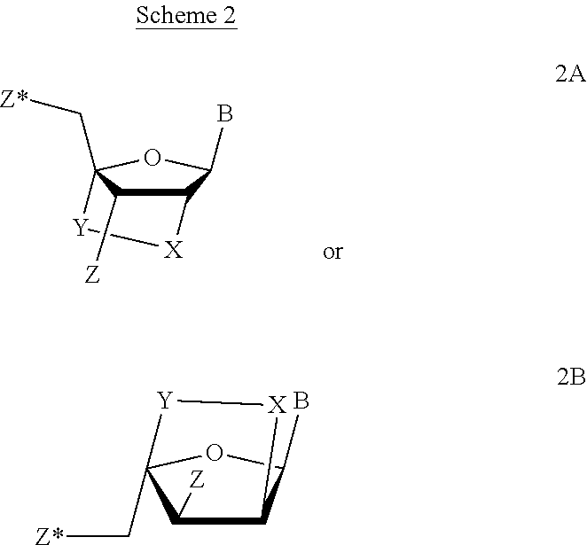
C12C([Z])C(C[Z*])(OC1B)[Y][X]2.C12C([Z])C(C[Z*])(OC1B)[Y][X]2
